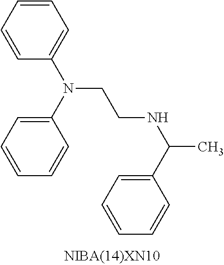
C1=CC=CC(N(C2=CC=CC=C2)CCNC(C2=CC=CC=C2)C)=C1
